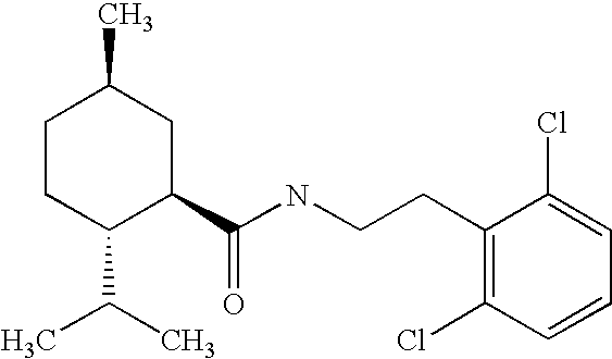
C1CC(C(C)C)C(C(NCCC2=C(Cl)C=CC=C2Cl)=O)CC1C
